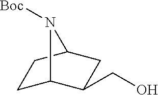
C1C2C(CO)CC(C1)N2[Boc]
